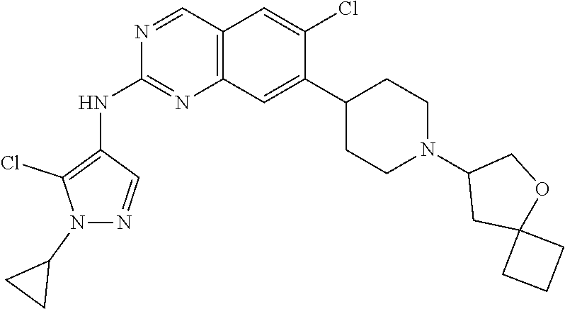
C12=C(C=C(C3CCN(C4CC5(OC4)CCC5)CC3)C(Cl)=C1)N=C(NC1=C(Cl)N(C3CC3)N=C1)N=C2
